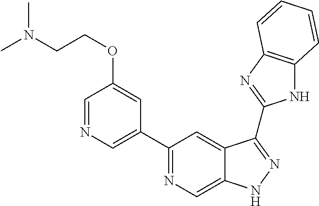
C1(C2=NC=C3C(=C2)C(C2=NC4=C(N2)C=CC=C4)=NN3)=CN=CC(OCCN(C)C)=C1
